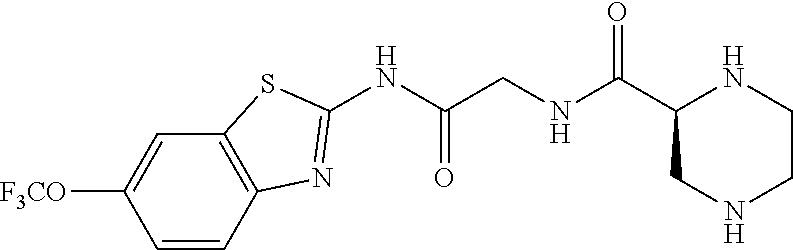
C1=CC2=C(C=C1[F3CO])SC(NC(CNC(C1CNCCN1)=O)=O)=N2
